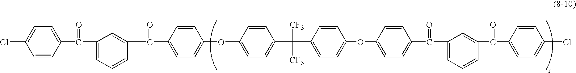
C1(C(=O)C2=CC=C(Cl)C=C2)=CC=CC(C(C2=CC=C(OC3=CC=C(C([CF3])([CF3])C4=CC=C(OC5=CC=C(C(=O)C6=CC=CC(C(=O)C7=CC=C(Cl)C=C7)=C6)C=C5)C=C4)C=C3)C=C2)=O)=C1
